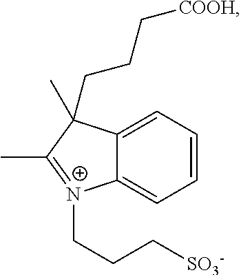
CC1=[N+](CCC[SO3-])C2=CC=CC=C2C1(CCC[COOH])C
